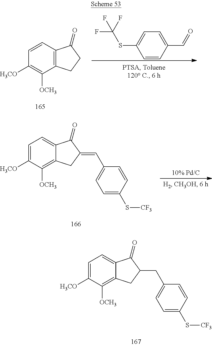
C12=C([OCH3])C([H3CO])=CC=C1C(=O)C(=CC1=CC=C(S[CF3])C=C1)C2.C12=C([OCH3])C([H3CO])=CC=C1C(=O)C(CC1=CC=C(S[CF3])C=C1)C2.C12=C(C=CC([H3CO])=C1[OCH3])C(=O)CC2.C1=CC(C=O)=CC=C1SC(F)(F)F
